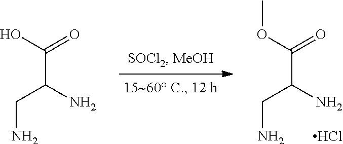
O(C(=O)C(N)CN)C.Cl.OC(=O)C(N)CN
